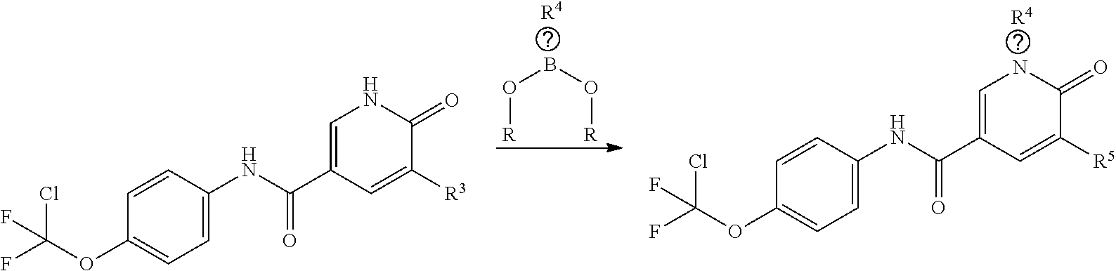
C1=C(C(NC2=CC=C(OC(F)(F)Cl)C=C2)=O)C=C([R5])C(=O)N1.[R4].O(BO[R])[R].[R4].C1=C(C(NC2=CC=C(OC(F)(Cl)F)C=C2)=O)C=C([R3])C(=O)N1
